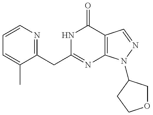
C(C1=NC2=C(C(=O)N1)C=NN2C1COCC1)C1=NC=CC=C1C
